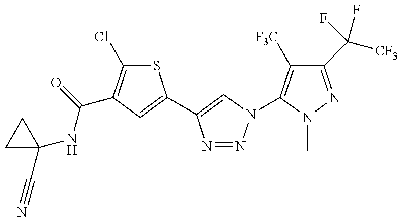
C1(NC(=O)C2=C(Cl)SC(C3=CN(C4=C([F3C])C(C([CF3])(F)F)=NN4C)N=N3)=C2)(C#N)CC1
